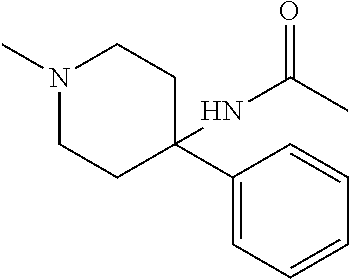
C1CN(C)CCC1(NC(C)=O)C1=CC=CC=C1
